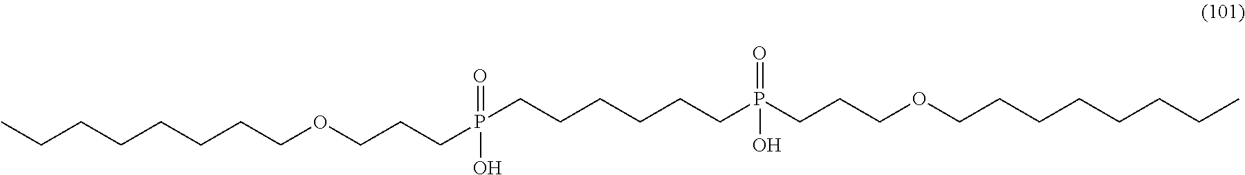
CCCCCCCCOCCCP(=O)(O)CCCCCCP(O)(=O)CCCOCCCCCCCC
